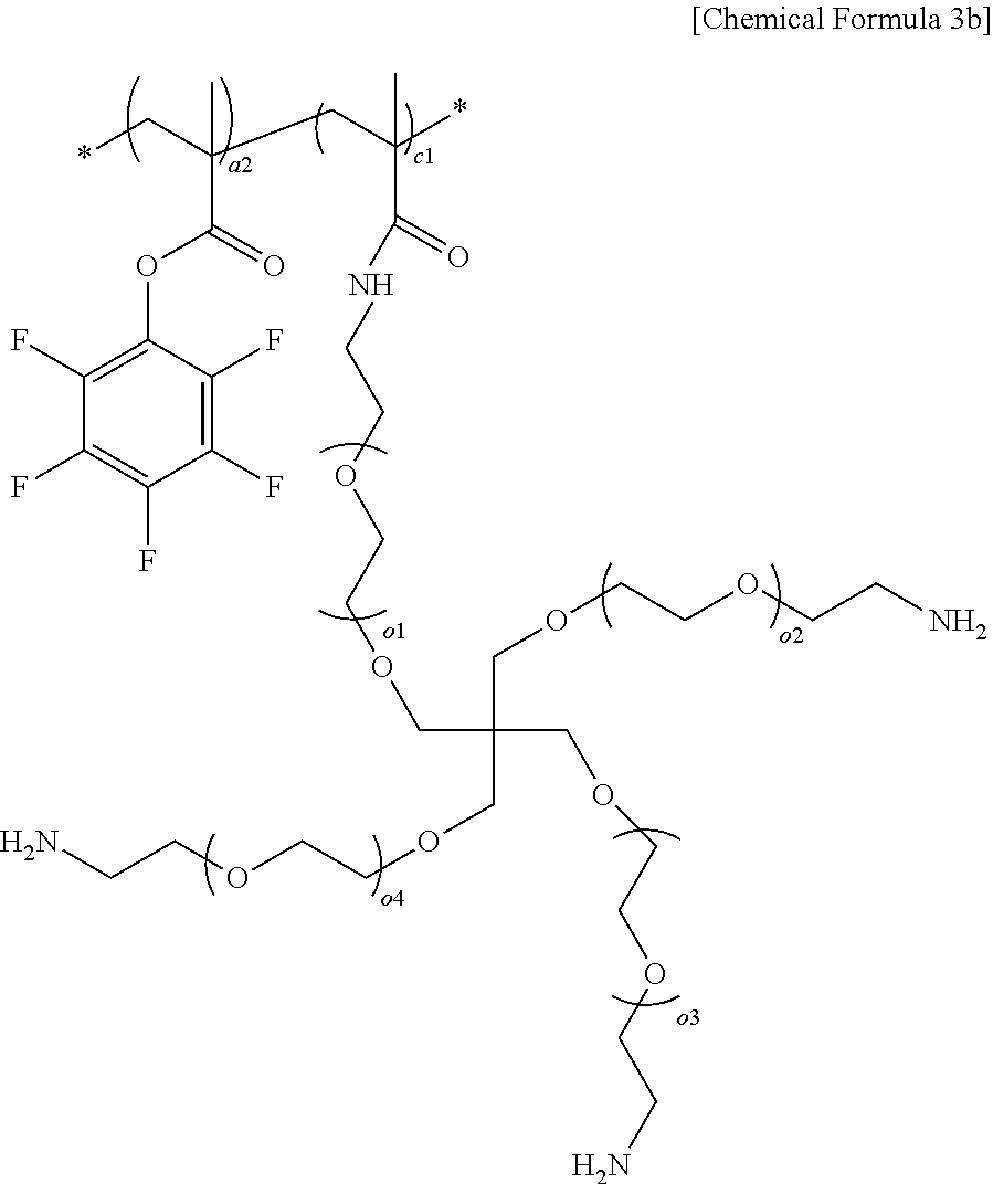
C1(F)=C(F)C(OC(C(C*)(C)CC(*)(C)C(=O)NCCOCCOCC(COCCOCCN)(COCCOCCN)COCCOCCN)=O)=C(F)C(F)=C1F
